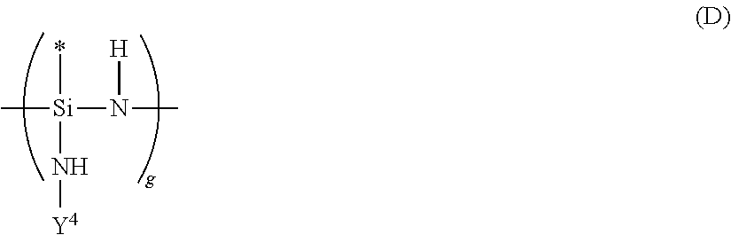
[Si](*)(N[Y4])(N([H])C)C
